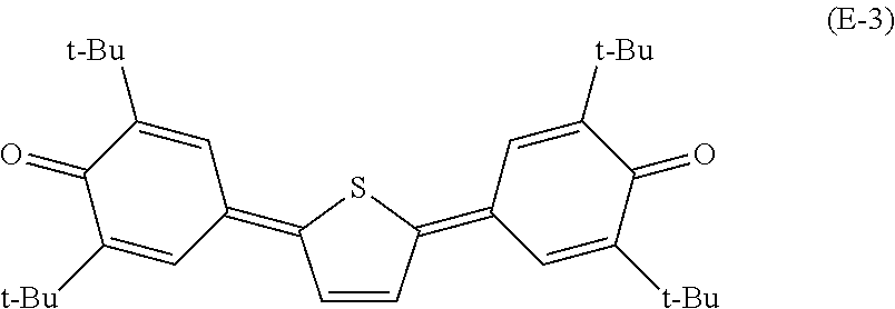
C1=CC(=C2C=C([t-Bu])C(=O)C([t-Bu])=C2)SC1=C1C=C([t-Bu])C(=O)C([t-Bu])=C1
